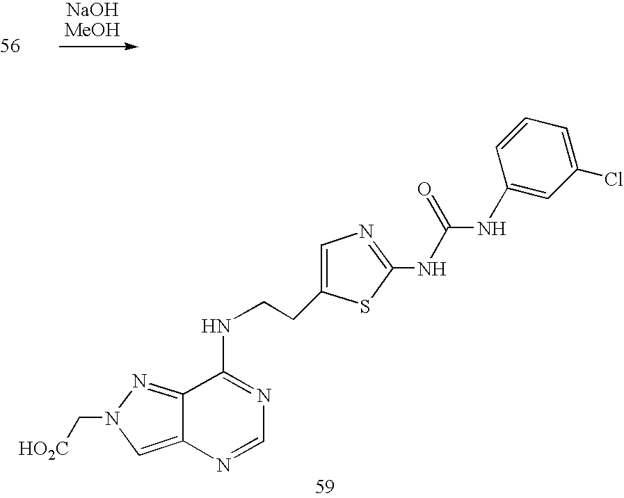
C12=NN(C[HO2C])C=C1N=CN=C2NCCC1=CN=C(NC(NC2=CC(Cl)=CC=C2)=O)S1
